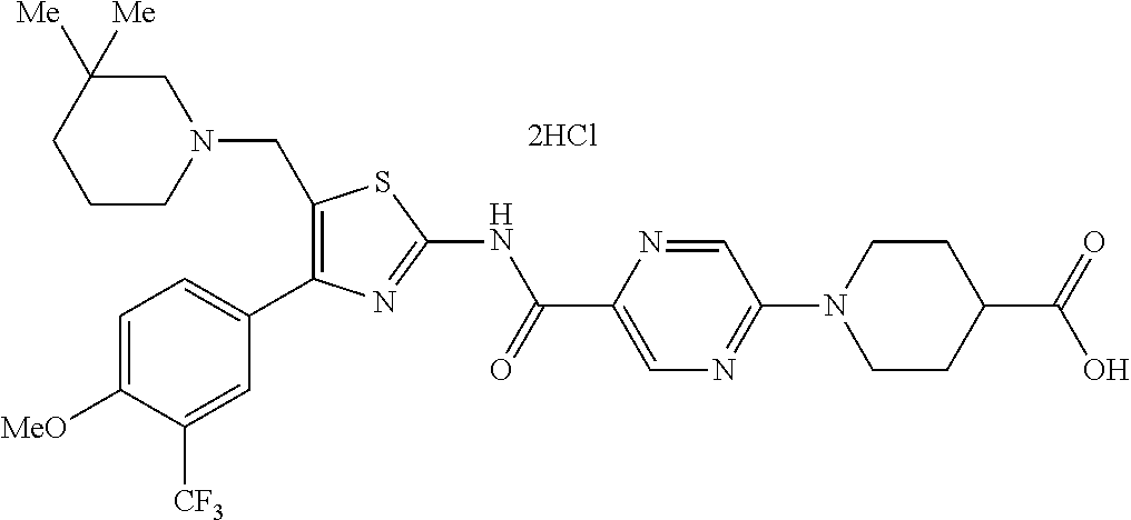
C1(CN2CC([Me])([Me])CCC2)=C(C2=CC=C([MeO])C([CF3])=C2)N=C(NC(C2=CN=C(N3CCC(C(=O)O)CC3)C=N2)=O)S1
